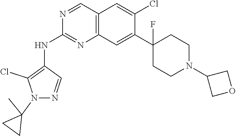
C12=C(C=C(C3(F)CCN(C4COC4)CC3)C(Cl)=C1)N=C(NC1=C(Cl)N(C3(C)CC3)N=C1)N=C2
